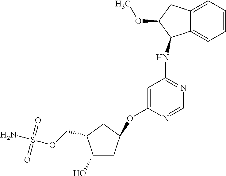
C(OS(N)(=O)=O)C1C(O)CC(OC2=CC(NC3C4=CC=CC=C4CC3OC)=NC=N2)C1
